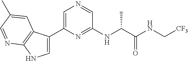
C1=C(C2=CNC3=C2C=C(C)C=N3)N=C(NC(C(NC[CF3])=O)C)C=N1
